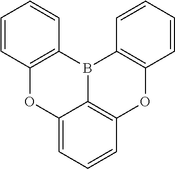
C12=CC=CC3=C1B(C1=C(O2)C=CC=C1)C1=C(O3)C=CC=C1
